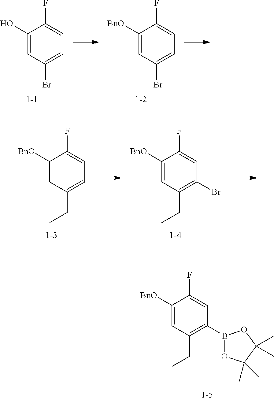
C1([BnO])=CC(Br)=CC=C1F.C1(O)=CC(Br)=CC=C1F.C1([BnO])=CC(CC)=CC=C1F.C1([BnO])=CC(CC)=C(Br)C=C1F.C1([BnO])=CC(CC)=C(B2OC(C)(C)C(C)(C)O2)C=C1F
